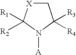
C1[X]C([R1])([R2])N([A])C1([R3])[R4]
